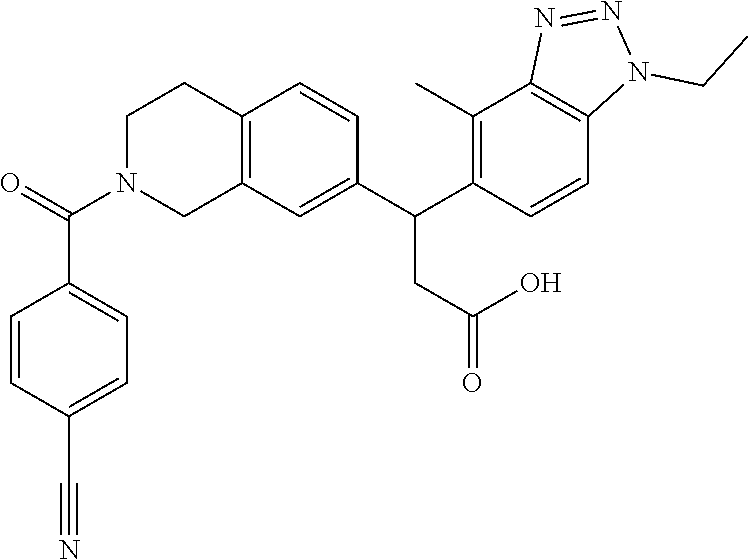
C12=C(C=C(C(C3=C(C)C4=C(C=C3)N(CC)N=N4)CC(=O)O)C=C1)CN(C(C1=CC=C(C#N)C=C1)=O)CC2
